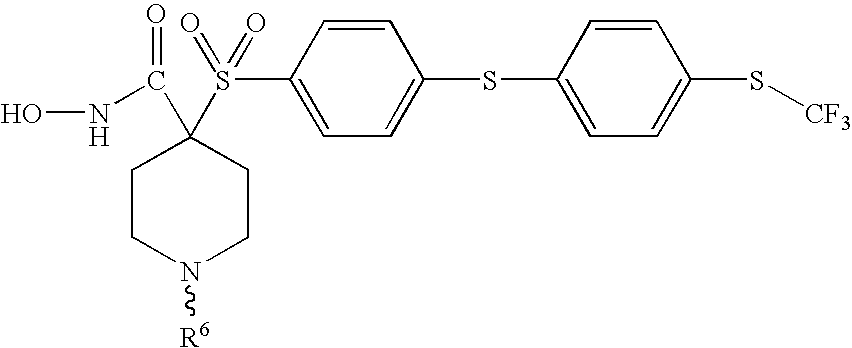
C1=CC(SC2=CC=C(S(C3(C(NO)=O)CCN([R6])CC3)(=O)=O)C=C2)=CC=C1S[CF3]
